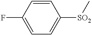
C1(F)=CC=C([SO2]C)C=C1
